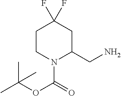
C1CN(C(=O)OC(C)(C)C)C(CN)CC1(F)F
